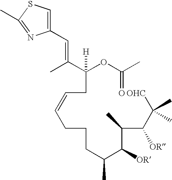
C(CC=CCCCC(C(C(C(C([OHC])(C)C)[OR])C)[OR])C)(OC(C)=O)(C(C)=CC1=CSC(C)=N1)[H]
